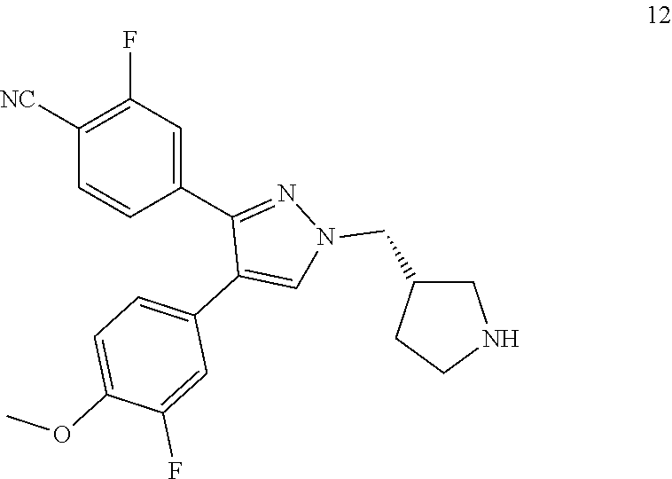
C1(F)=C([NC])C=CC(C2=NN(CC3CNCC3)C=C2C2=CC=C(OC)C(F)=C2)=C1
